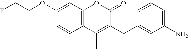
C1(OCCF)=CC2=C(C=C1)C(C)=C(CC1=CC(N)=CC=C1)C(=O)O2
